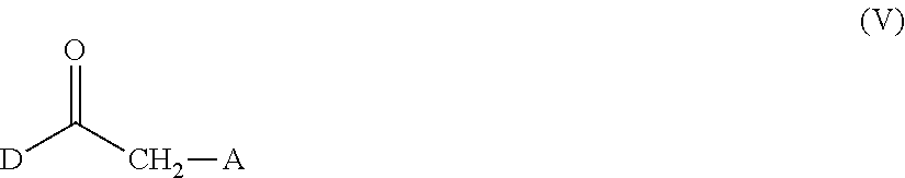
O=C(C[A])[D]
